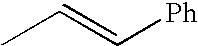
CC=C[Ph]
